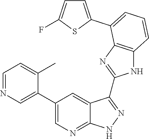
C1=NC=C(C2=CN=C3C(=C2)C(C2=NC4=C(N2)C=CC=C4C2=CC=C(F)S2)=NN3)C(C)=C1
